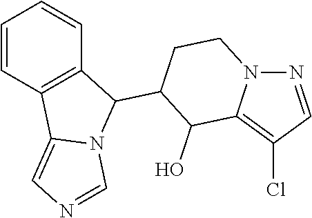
C1=CC2=C(C=C1)C(C1C(O)C3=C(Cl)C=NN3CC1)N1C2=CN=C1
